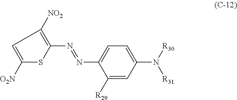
N(=NC1=CC=C(N([R30])[R31])C=C1[R29])C1=C([NO2])C=C([O2N])S1
